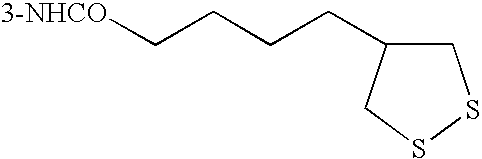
[3-NHCO]CCCCC1CSSC1
